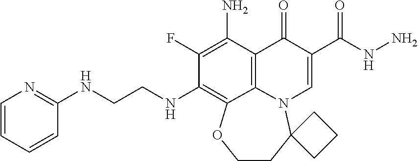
C1(F)=C(N)C2=C3N(C=C(C(=O)NN)C2=O)C2(CCOC3=C1NCCNC1=NC=CC=C1)CCC2
